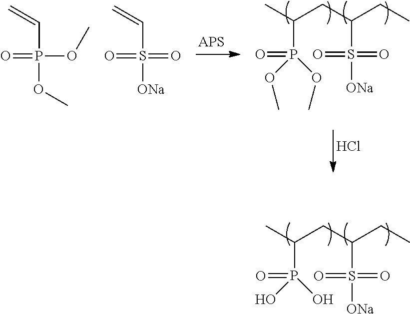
CC(CC(CC)S([ONa])(=O)=O)P(=O)(O)O.CC(CC(CC)S([ONa])(=O)=O)P(=O)(OC)OC.O=P(OC)(C=C)OC.O=S(=O)(C=C)[ONa].[APS].Cl
